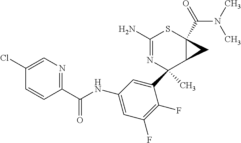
C1(C2(C)N=C(N)SC3(C(=O)N(C)C)C2C3)=CC(NC(C2=NC=C(Cl)C=C2)=O)=CC(F)=C1F
